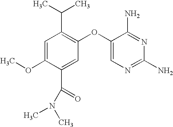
C1=C(OC)C(C(N(C)C)=O)=CC(OC2=CN=C(N)N=C2N)=C1C(C)C
